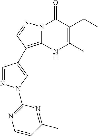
N12C(=C(C3=CN(C4=NC=CC(C)=N4)N=C3)C=N1)NC(C)=C(CC)C2=O
